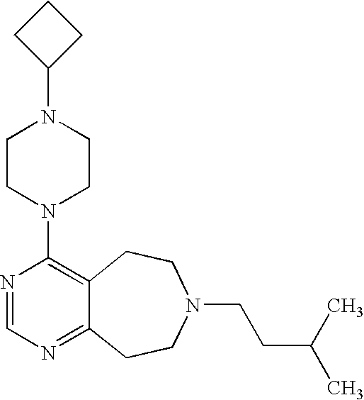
C1CC(N2CCN(C3=C4C(=NC=N3)CCN(CCC(C)C)CC4)CC2)C1
